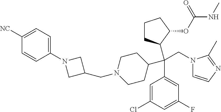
C1([NC])=CC=C(N2CC(CN3CCC(C(C4=CC(F)=CC(Cl)=C4)(CN4C=CN=C4C)C4CCCC4OC(NC)=O)CC3)C2)C=C1
